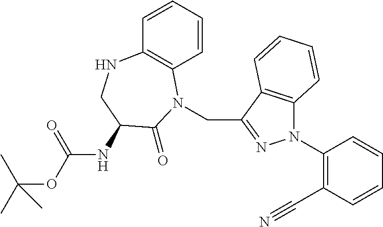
C1=CC=CC2=C1N(CC1=NN(C3=C(C#N)C=CC=C3)C3=C1C=CC=C3)C(=O)C(NC(OC(C)(C)C)=O)CN2
